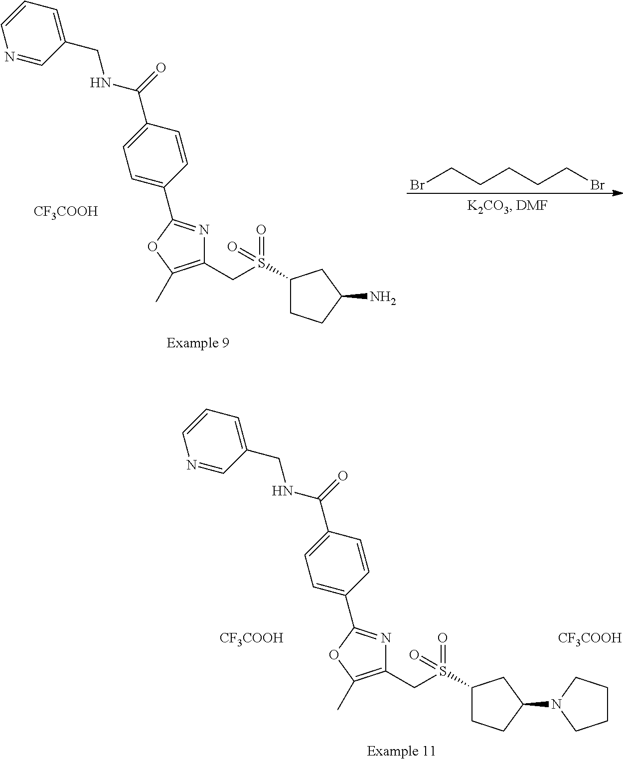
C1=CN=CC(CNC(C2=CC=C(C3=NC(CS(C4CCC(N5CCCC5)C4)(=O)=O)=C(C)O3)C=C2)=O)=C1.[CF3COOH].[CF3COOH].C1=CN=CC(CNC(C2=CC=C(C3=NC(CS(C4CCC(N)C4)(=O)=O)=C(C)O3)C=C2)=O)=C1.[CF3COOH].BrCCCCCBr
